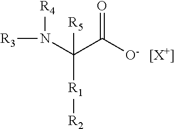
[R3]N([R4])C([R1][R2])([R5])C(=O)[O-].[[X+]]
